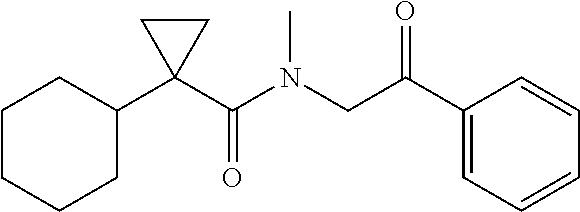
C1CCCC(C2(C(N(CC(C3=CC=CC=C3)=O)C)=O)CC2)C1
